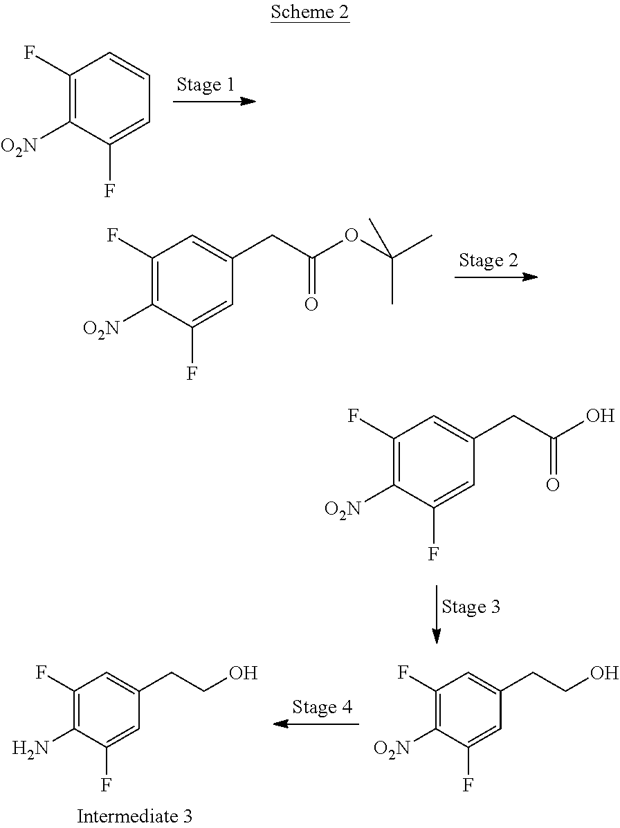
C1(F)=C([O2N])C(F)=CC=C1.C1(F)=C([O2N])C(F)=CC(CC(OC(C)(C)C)=O)=C1.C1(F)=C([O2N])C(F)=CC(CC(O)=O)=C1.C1(F)=C(N)C(F)=CC(CCO)=C1.C1(F)=C([O2N])C(F)=CC(CCO)=C1
